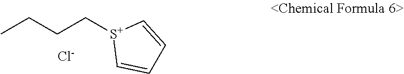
CCCC[S+]1C=CC=C1.[Cl-]
